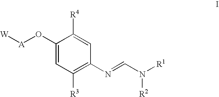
C1(O[A][W])=CC([R3])=C(N=CN([R1])[R2])C=C1[R4]
